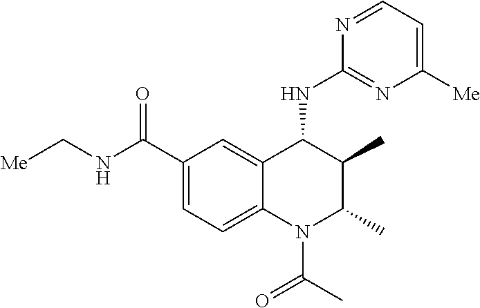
C12=CC(C(NC[Me])=O)=CC=C1N(C(C)=O)C(C)C(C)C2NC1=NC([Me])=CC=N1
